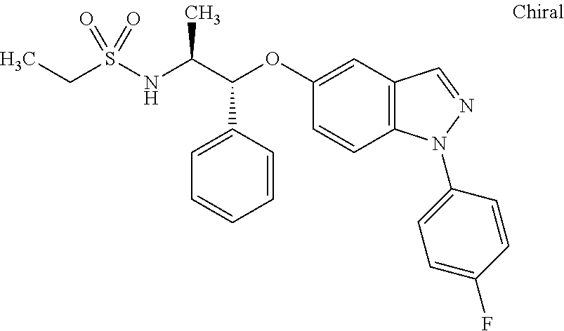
C1=CC=CC(C(C(NS(=O)(=O)CC)C)OC2=CC3=C(N(C4=CC=C(F)C=C4)N=C3)C=C2)=C1
